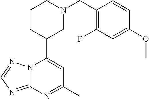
N12C(=NC=N1)N=C(C)C=C2C1CN(CC2=C(F)C=C(OC)C=C2)CCC1
